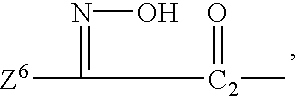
[Z6]C([C2](C)=O)=NO
